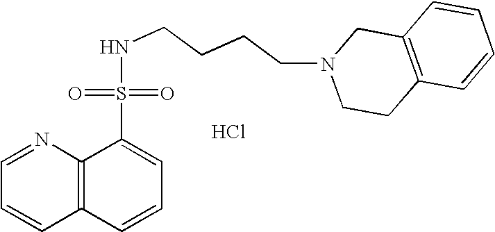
Cl.C1(S(=O)(=O)NCCCCN2CCC3=C(C2)C=CC=C3)=CC=CC2=C1N=CC=C2
